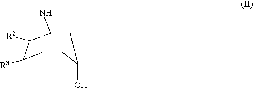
C12C([R3])C([R2])C(N1)CC(O)C2
